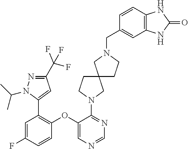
C1(OC2=C(C3=CC(C(F)(F)F)=NN3C(C)C)C=C(F)C=C2)=CN=CN=C1N1CCC2(CCN(CC3=CC4=C(C=C3)NC(=O)N4)C2)C1
